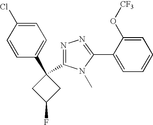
C1=C(Cl)C=CC(C2(C3=NN=C(C4=CC=CC=C4O[CF3])N3C)CC(F)C2)=C1
